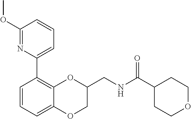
C1=CC=C2C(=C1C1=CC=CC(OC)=N1)OC(CNC(C1CCOCC1)=O)CO2
